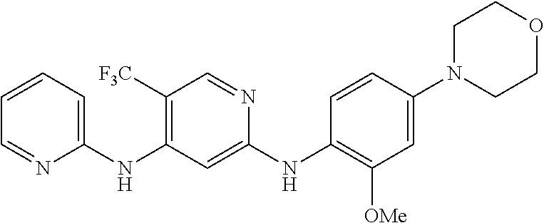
C1=CC=NC(NC2=C([F3C])C=NC(NC3=C([OMe])C=C(N4CCOCC4)C=C3)=C2)=C1
